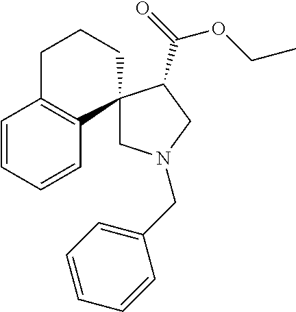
C1=CC=CC2=C1CCCC21CN(CC2=CC=CC=C2)CC1C(OCC)=O
